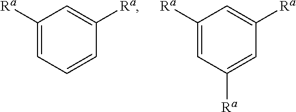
C1([Ra])=CC([Ra])=CC([Ra])=C1.C1([Ra])=CC=CC([Ra])=C1
